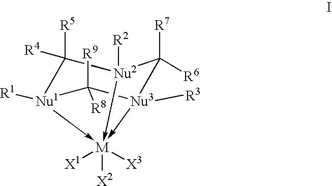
C1([R5])([R4])[Nu1]2([R1])->[M]3([X2])([X3])([X1])-[Nu2]1([R2])C([R7])([R6])[Nu3]->3([R3])C2([R9])[R8]
